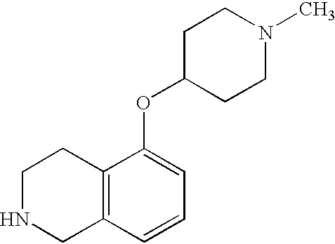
C1NCC2=C(C1)C(OC1CCN(C)CC1)=CC=C2
